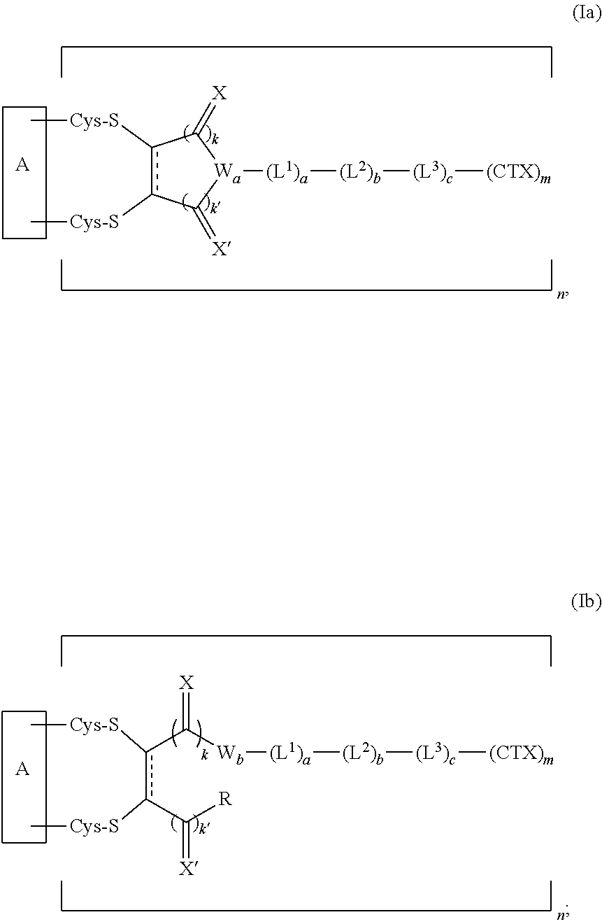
C[Cys-S]c1c([Cys-S]C)C(=[X])[Wa]([(L1)a][(L2)b][(L3)c][(CTX)m])C1=[X].[A].C[Cys-S]c(C([Wb][(L1)a][(L2)b][(L3)c][(CTX)m])=[X])c([Cys-S]C)C([R])=[X].[A]
